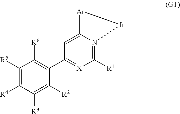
C1([R5])=C([R4])C([R3])=C([R2])C(C2=[X]C([R1])=N3C(=C2)[Ar][Ir]3)=C1[R6]
